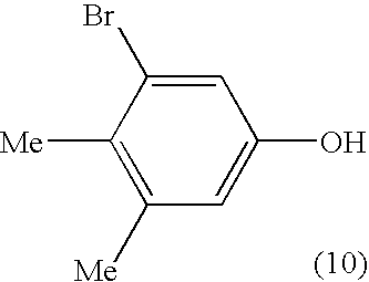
C1=C(O)C=C(Br)C([Me])=C1[Me]
